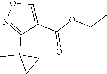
O1N=C(C2(C)CC2)C(C(OCC)=O)=C1
